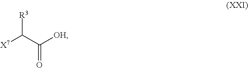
C([X7])(C([OH])=O)[R3]
